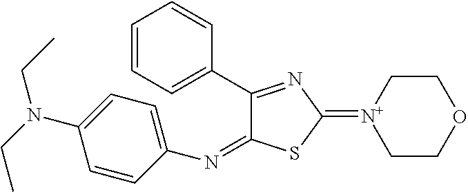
C1(C2=CC=CC=C2)=NC(=[N+]2CCOCC2)SC1=NC1=CC=C(N(CC)CC)C=C1
